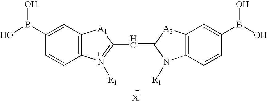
C1(B(O)O)=CC2=C(C=C1)N([R1])=C(C=C1N([R1])C3=C([A2]1)C=C(B(O)O)C=C3)[A1]2
